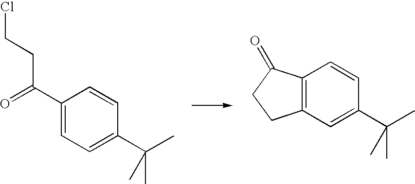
C1(C(=O)CCCl)=CC=C(C(C)(C)C)C=C1.C12=C(C=C(C(C)(C)C)C=C1)CCC2=O
